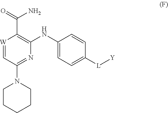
C1=[W]C(C(=O)N)=C(NC2=CC=C([L][Y])C=C2)N=C1N1CCCCC1
